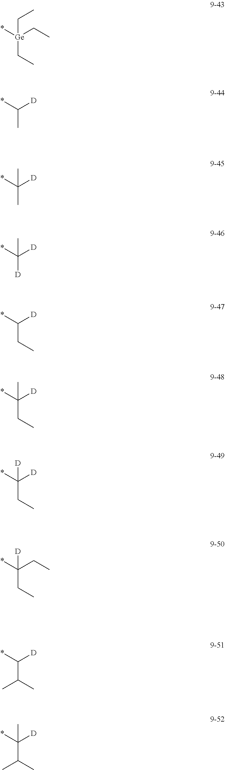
[Ge](CC)(CC)(*)CC.C(C)([D])*.C(C)([D])(*)C.C([D])([D])(*)C.C(CC)([D])*.C(CC)([D])(*)C.C(CC)([D])(*)[D].C(CC)(CC)(*)[D].C(C(C)C)([D])*.C(C(C)C)([D])(*)C
